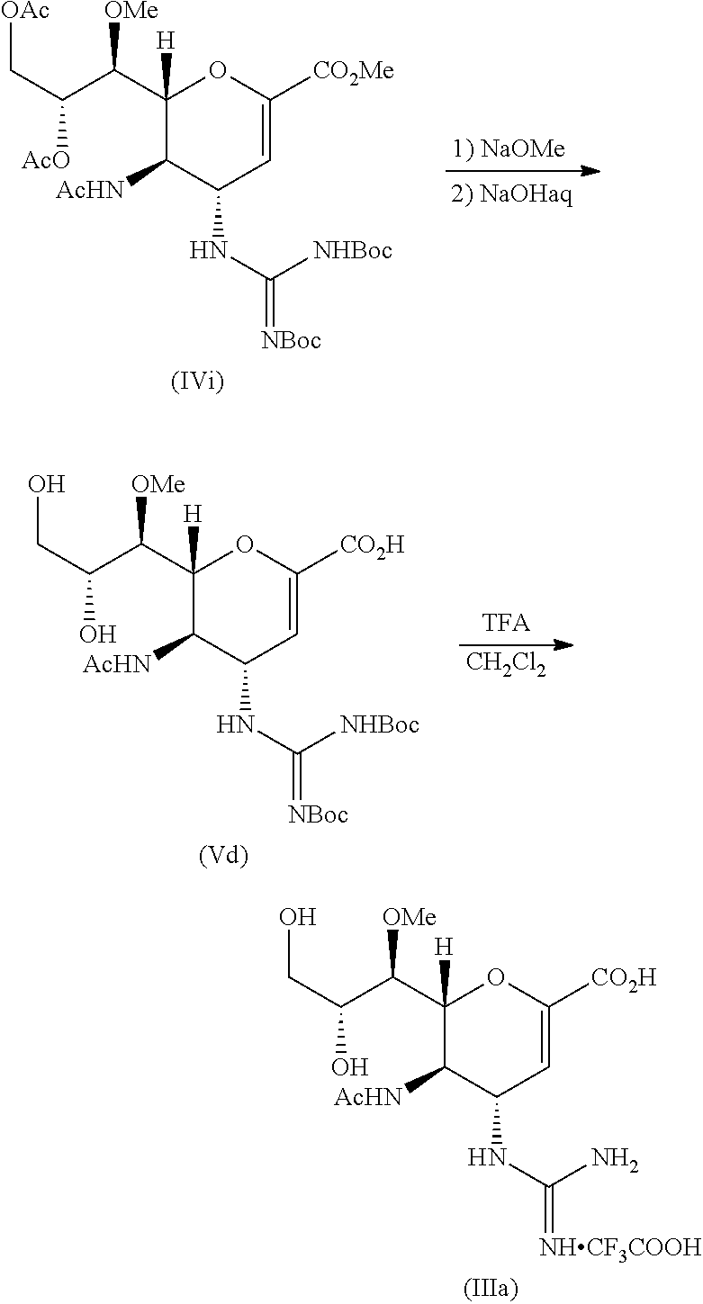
C1(C(C(CO)O)[OMe])([H])C([AcHN])C(NC(=[NBoc])[NHBoc])C=C([CO2H])O1.[CH2Cl2].C1(C(C(CO)O)[OMe])([H])C([AcHN])C(NC(=[NHCF3COOH])N)C=C([CO2H])O1.C1(C(C(C[OAc])[AcO])[OMe])([H])C([AcHN])C(NC(=[NBoc])[NHBoc])C=C([CO2Me])O1
